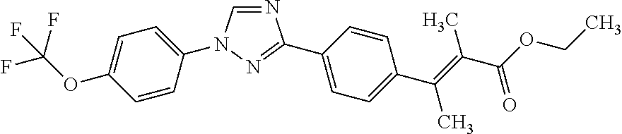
N1=CN(C2=CC=C(OC(F)(F)F)C=C2)N=C1C1=CC=C(C(C)=C(C(OCC)=O)C)C=C1
